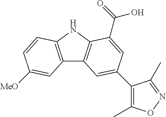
C12=C(NC3=C1C=C(C1=C(C)ON=C1C)C=C3C(=O)O)C=CC([MeO])=C2
